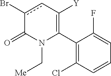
C1(C2=C([Y])cc(Br)C(=O)N2C[Me])=C(Cl)C=CC=C1F
